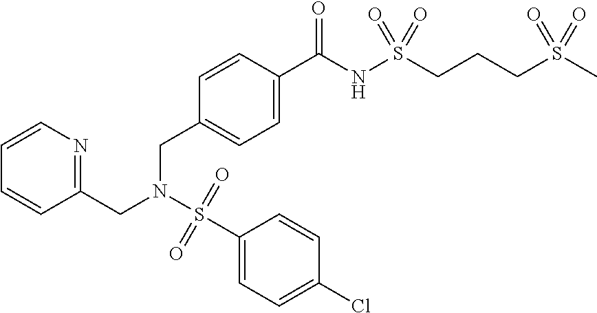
C1=CN=C(CN(S(C2=CC=C(Cl)C=C2)(=O)=O)CC2=CC=C(C(NS(CCCS(C)(=O)=O)(=O)=O)=O)C=C2)C=C1
